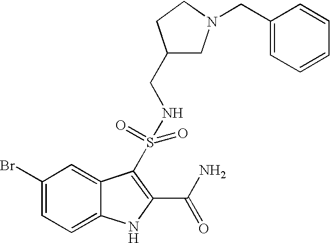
C1(Br)=CC=C2C(=C1)C(S(=O)(NCC1CN(CC3=CC=CC=C3)CC1)=O)=C(C(N)=O)N2
